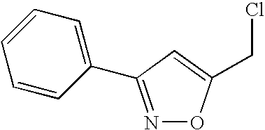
N1=C(C2=CC=CC=C2)C=C(CCl)O1
